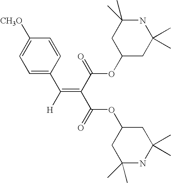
C1(C)(C)CC(OC(C(=C(C2=CC=C([CH3O])C=C2)[H])C(OC2CC(C)(C)NC(C)(C)C2)=O)=O)CC(C)(C)N1
